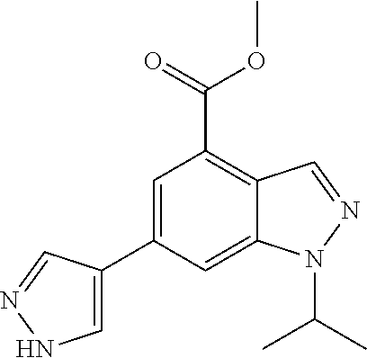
C1=C(C2=CNN=C2)C=C2C(=C1C(=O)OC)C=NN2C(C)C
